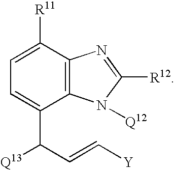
C1=C([R11])C2=C(C(C(C=C[Y])[Q13])=C1)N([Q12])C([R12])=N2
